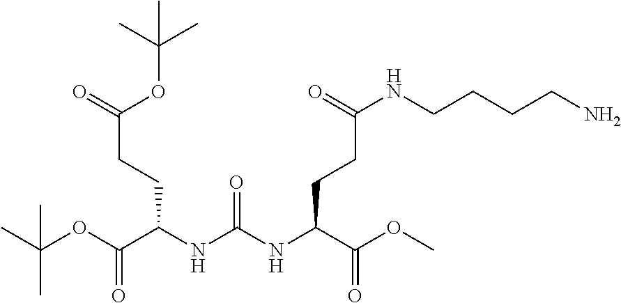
CC(OC(C(NC(NC(C(OC)=O)CCC(NCCCCN)=O)=O)CCC(=O)OC(C)(C)C)=O)(C)C
